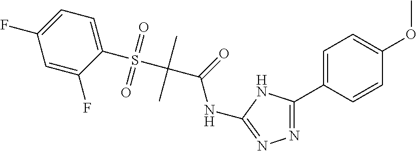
C1=C(F)C(S(C(C(=O)NC2=NN=C(C3=CC=C(OC)C=C3)N2)(C)C)(=O)=O)=CC=C1F
